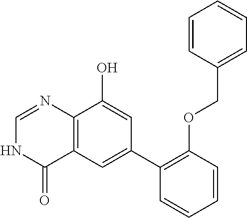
C12=C(C=C(C3=C(OCC4=CC=CC=C4)C=CC=C3)C=C1O)C(=O)NC=N2
